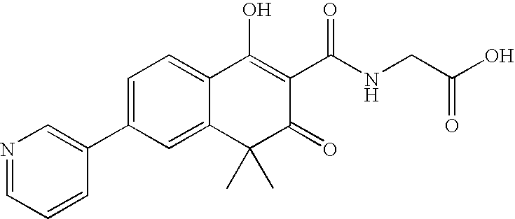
C1=C(C2=CN=CC=C2)C=C2C(=C1)C(O)=C(C(NCC(O)=O)=O)C(=O)C2(C)C
